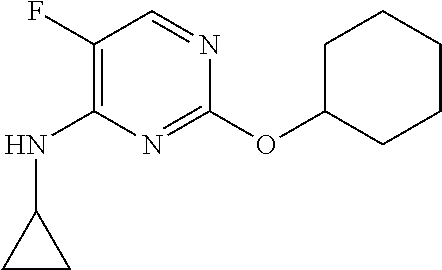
N1=C(OC2CCCCC2)N=CC(F)=C1NC1CC1
